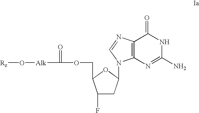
[Rz]O[Alk]C(OCC1C(F)CC(N2C3=C(N=C2)C(=O)NC(N)=N3)O1)=O
